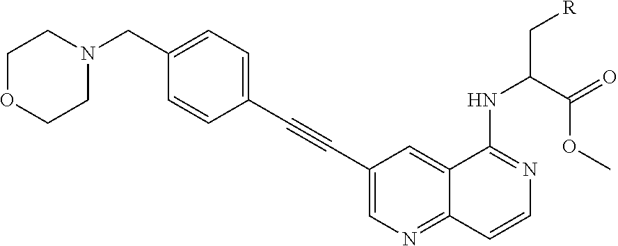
C1(C#CC2=CC=C(CN3CCOCC3)C=C2)=CN=C2C(=C1)C(NC(C[R])C(=O)OC)=NC=C2
